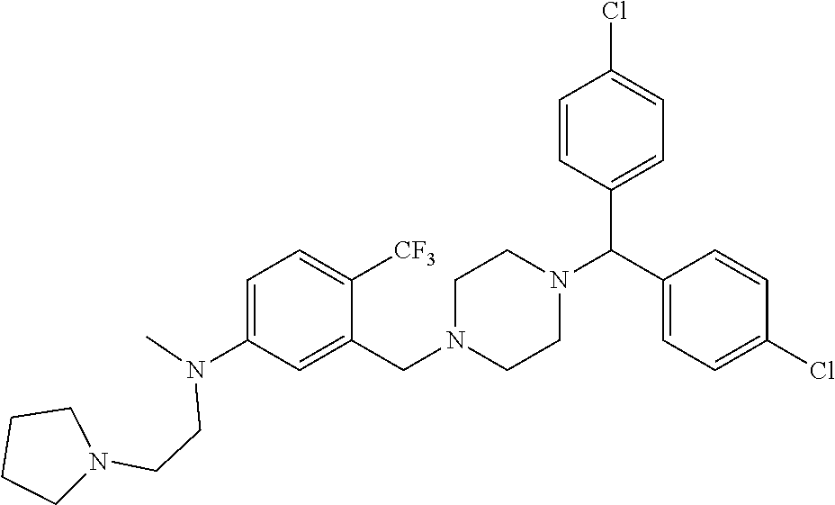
C1=C(N(C)CCN2CCCC2)C=C(CN2CCN(C(C3=CC=C(Cl)C=C3)C3=CC=C(Cl)C=C3)CC2)C([CF3])=C1
